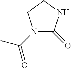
CC(N1C(=O)NCC1)=O
